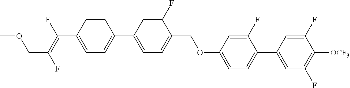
C1=CC(C(=C(F)COC)F)=CC=C1C1=CC=C(COC2=CC=C(C3=CC(F)=C([OCF3])C(F)=C3)C(F)=C2)C(F)=C1
